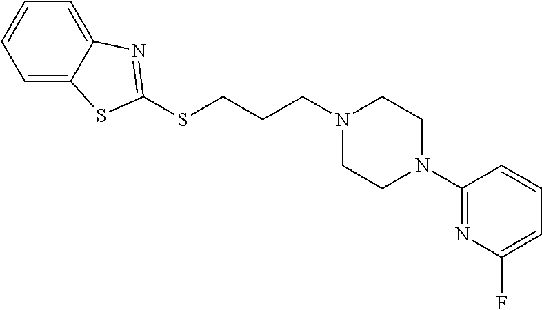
C(CCN1CCN(C2=NC(F)=CC=C2)CC1)SC1=NC2=CC=CC=C2S1
